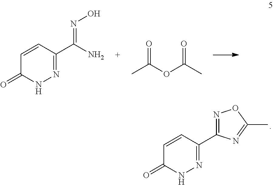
C1=CC(C2=NOC(C)=N2)=NNC1=O.C1=CC(C(N)=NO)=NNC1=O.CC(=O)OC(=O)C
